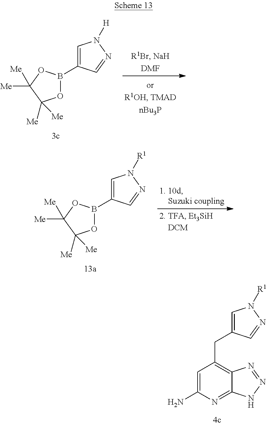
C1=C(N)N=C2C(=C1CC1=CN([R1])N=C1)N=NN2.C1=C(B2OC([Me])([Me])C([Me])([Me])O2)C=NN1[H].C1=C(B2OC([Me])([Me])C([Me])([Me])O2)C=NN1[R1]
